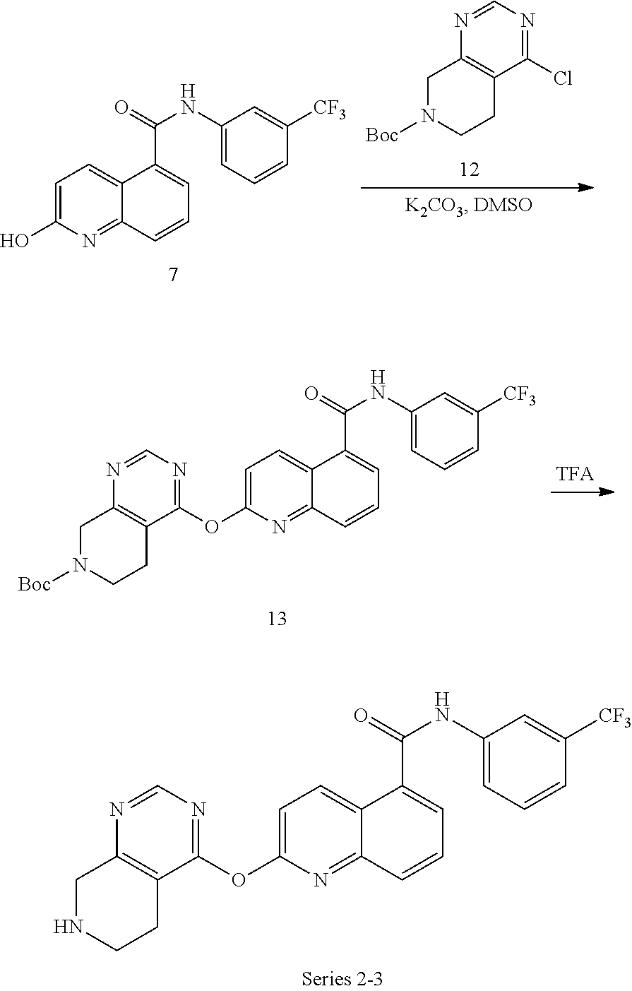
N1=CN=C(OC2=CC=C3C(=N2)C=CC=C3C(=O)NC2=CC=CC([CF3])=C2)C2=C1CNCC2.C1=C(O)N=C2C(=C1)C(C(NC1=CC=CC([CF3])=C1)=O)=CC=C2.N1=CN=C(Cl)C2=C1CN([Boc])CC2.N1=CN=C(OC2=CC=C3C(=N2)C=CC=C3C(=O)NC2=CC=CC([CF3])=C2)C2=C1CN([Boc])CC2
